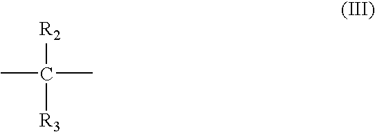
[R2]C(C)(C)[R3]
